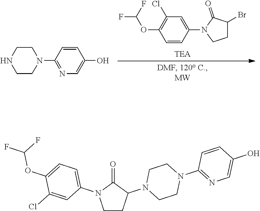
BrC1CCN(C2=CC(Cl)=C(OC(F)F)C=C2)C1=O.C1=CC(N2CCNCC2)=NC=C1O.C1CC(N2CCN(C3=NC=C(O)C=C3)CC2)C(=O)N1C1=CC=C(OC(F)F)C(Cl)=C1
